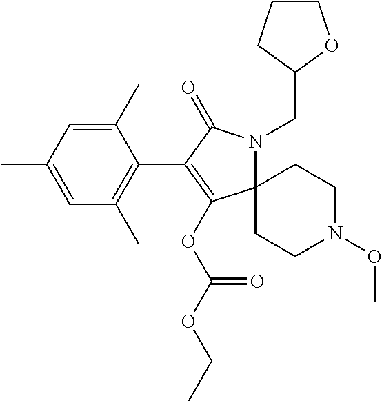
C12(N(CC3CCCO3)C(=O)C(C3=C(C)C=C(C)C=C3C)=C1OC(OCC)=O)CCN(OC)CC2
